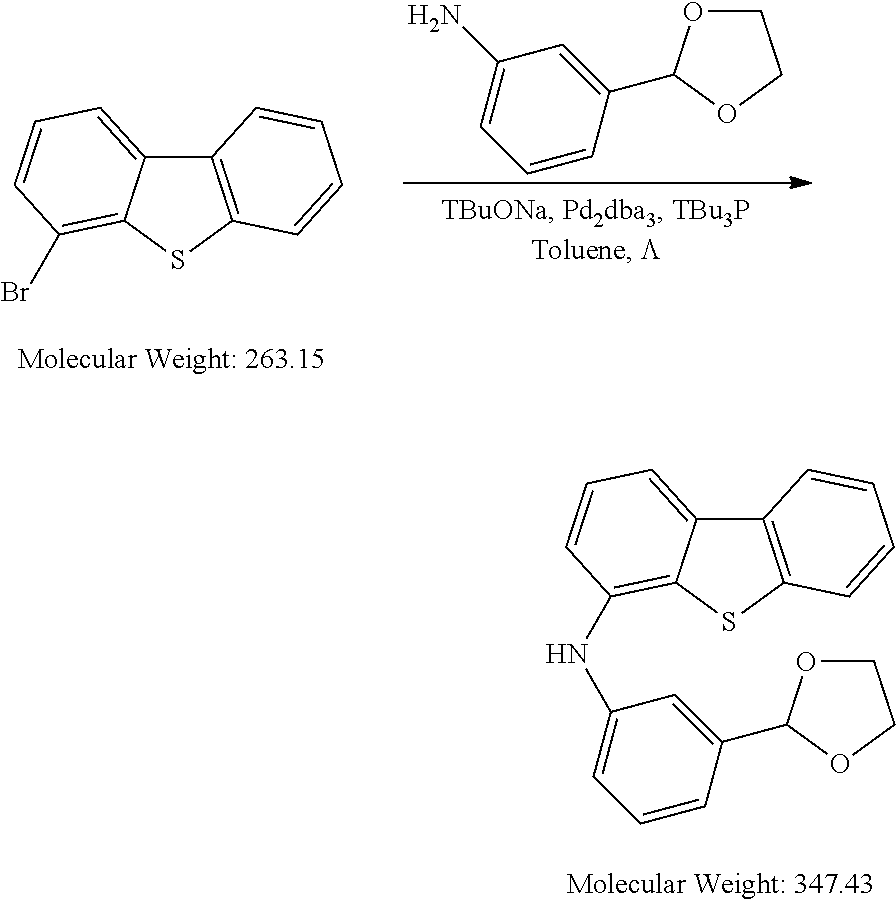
C12=C(SC3=C(Br)C=CC=C13)C=CC=C2.C1OC(C2=CC(N)=CC=C2)OC1.C12=C(SC3=C(NC4=CC=CC(C5OCCO5)=C4)C=CC=C13)C=CC=C2
